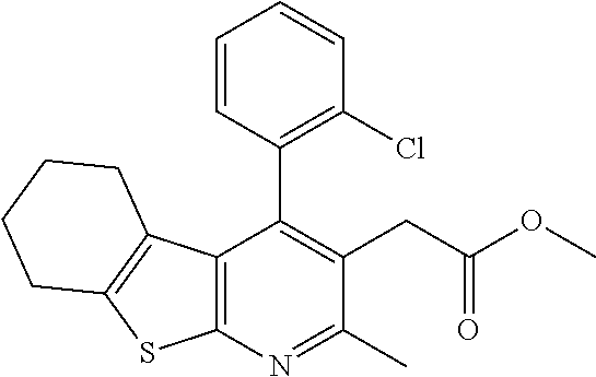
C12=C(N=C(C)C(CC(OC)=O)=C1C1=C(Cl)C=CC=C1)SC1=C2CCCC1
